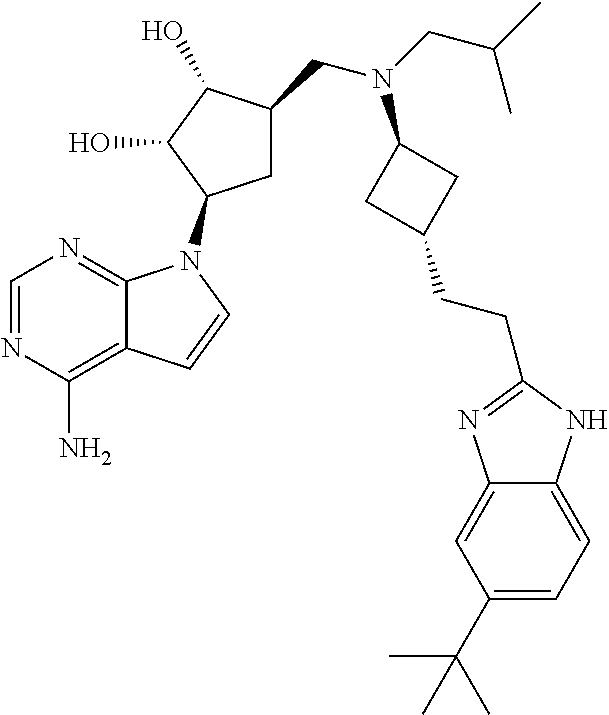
C1=NC(N)=C2C(=N1)N(C1CC(CN(CC(C)C)C3CC(CCC4=NC5=CC(C(C)(C)C)=CC=C5N4)C3)C(O)C1O)C=C2
